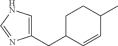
C1(CC2C=CC(C)CC2)=CNC=N1
